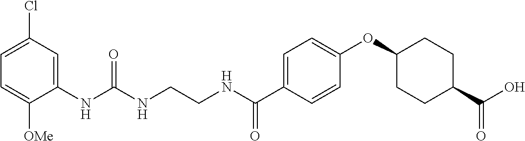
C(NCCNC(C1=CC=C(OC2CCC(C(=O)O)CC2)C=C1)=O)(=O)NC1=CC(Cl)=CC=C1[OMe]
